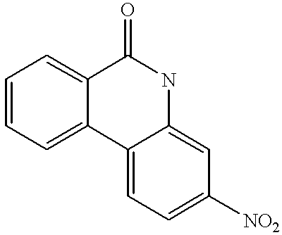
C1=CC=C2C(=C1)C(=O)NC1=CC([NO2])=CC=C21
